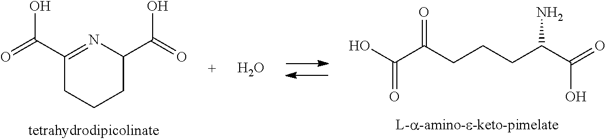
C1(C(=O)O)=NC(C(=O)O)CCC1.OC(C(CCCC(C(=O)O)N)=O)=O.O
